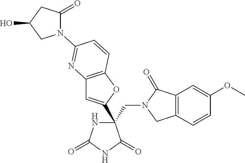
C(C1(C2=CC3=C(O2)C=CC(N2C(=O)CC(O)C2)=N3)NC(=O)NC1=O)N1CC2=C(C1=O)C=C(OC)C=C2
